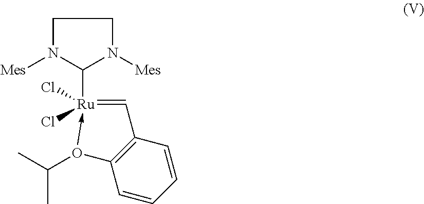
C1([Ru]2(Cl)(Cl)-O(C(C)C)C3=C(C=CC=C3)C=2)N([Mes])CCN1[Mes]
